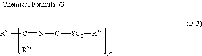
C(=NO[SO2][R38])([R36])[R37]
